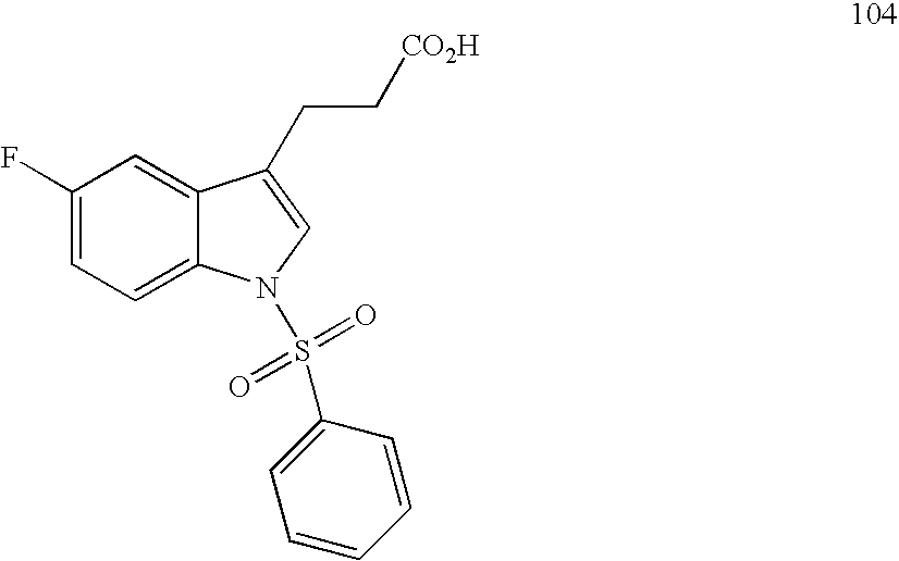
C1(F)=CC=C2C(=C1)C(CC[CO2H])=CN2S(=O)(=O)C1=CC=CC=C1
